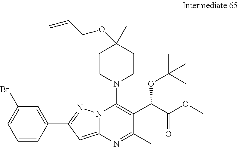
C1=CC(C2=NN3C(=C2)N=C(C)C(C(C(OC)=O)OC(C)(C)C)=C3N2CCC(OCC=C)(C)CC2)=CC(Br)=C1
